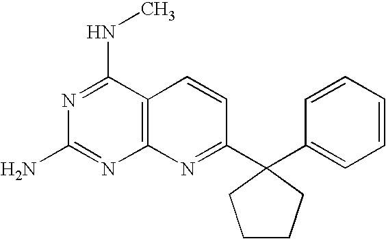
C12=C(C(NC)=NC(N)=N1)C=CC(C1(C3=CC=CC=C3)CCCC1)=N2
